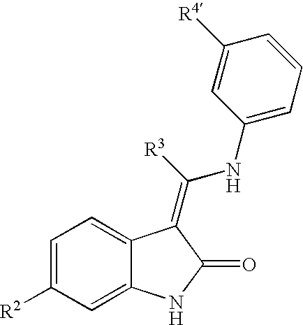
C1=C([R2])C=C2C(=C1)C(=C(NC1=CC=CC([R4])=C1)[R3])C(=O)N2
